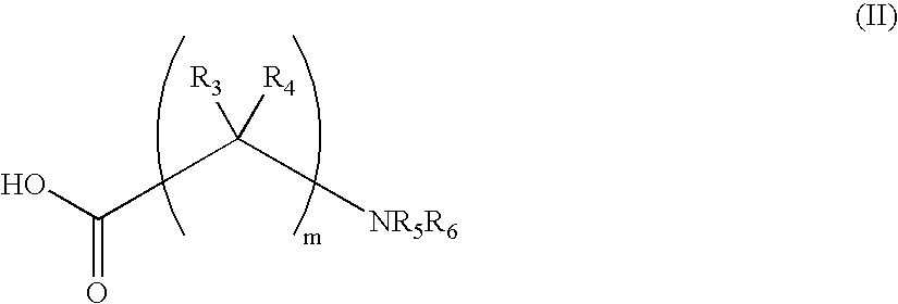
C([R3])([R4])([NR5R6])C(O)=O
